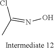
ClC(C)=NO
